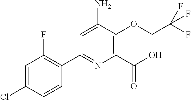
C1=C(N)C(OCC(F)(F)F)=C(C(O)=O)N=C1C1=C(F)C=C(Cl)C=C1
